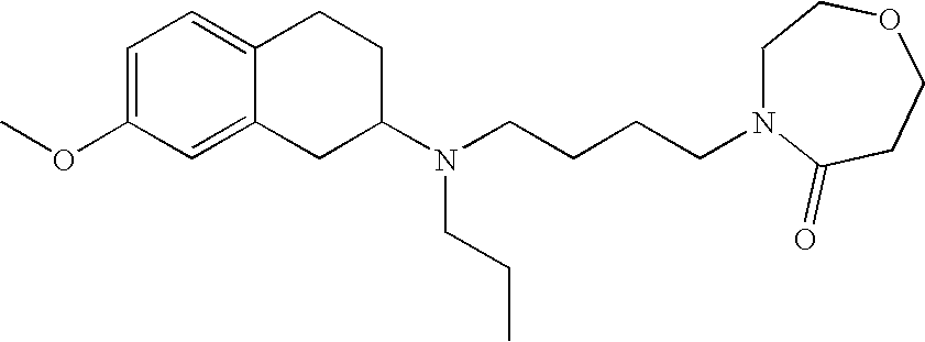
COC1=CC=C2C(=C1)CC(N(CCCCN1C(=O)CCOCC1)CCC)CC2
